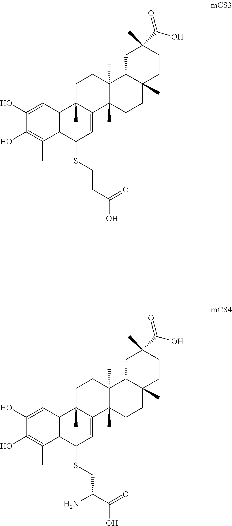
C1(O)=C(C)C2=C(C3(C)C(=CC2SCCC(O)=O)C2(C)C(C)(CC3)C3C(C)(CC2)CCC(C)(C(O)=O)C3)C=C1O.C1(O)=C(C)C2=C(C3(C)C(=CC2SCC(C(O)=O)N)C2(C)C(C)(CC3)C3C(C)(CC2)CCC(C)(C(O)=O)C3)C=C1O
